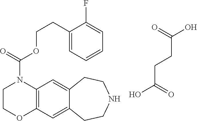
C12=C(C=C3C(=C1)CCNCC3)OCCN2C(=O)OCCC1=CC=CC=C1F.C(CCC(=O)O)(=O)O
